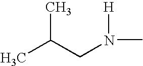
CC(CN(C)[H])C
